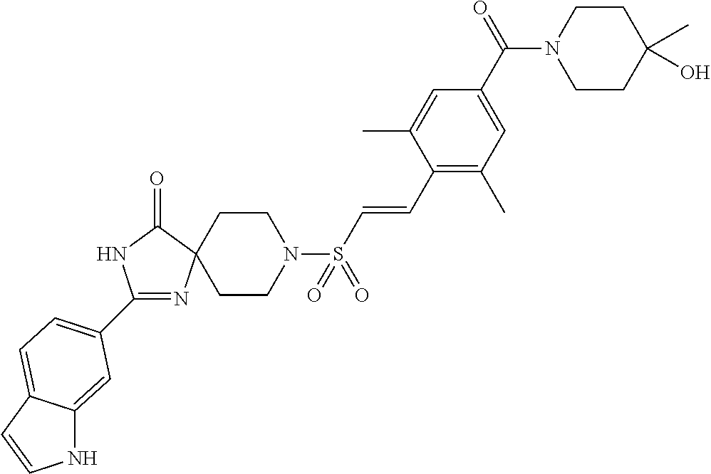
C1(C2=CC=C3C(=C2)NC=C3)=NC2(C(=O)N1)CCN(S(C=CC1=C(C)C=C(C(N3CCC(O)(C)CC3)=O)C=C1C)(=O)=O)CC2
